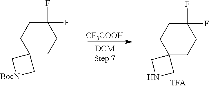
[CF3COOH].[BocN]1CC2(C1)CCC(F)(F)CC2.N1CC2(C1)CCC(F)(F)CC2
